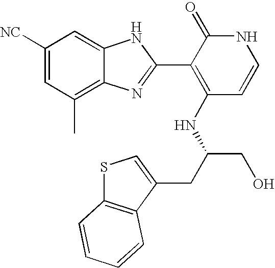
C1(C)=C2C(=CC([NC])=C1)NC(C1=C(NC(CO)CC3=CSC4=C3C=CC=C4)C=CNC1=O)=N2
